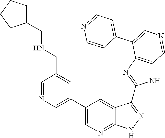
C1=NC=C(C2=CN=C3C(=C2)C(C2=NC4=C(N2)C=NC=C4C2=CC=NC=C2)=NN3)C=C1CNCC1CCCC1
